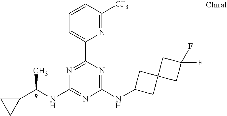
N1=C(C2=CC=CC([CF3])=N2)N=C(NC2CC3(C2)CC(F)(F)C3)N=C1NC(C1CC1)C.[R]
